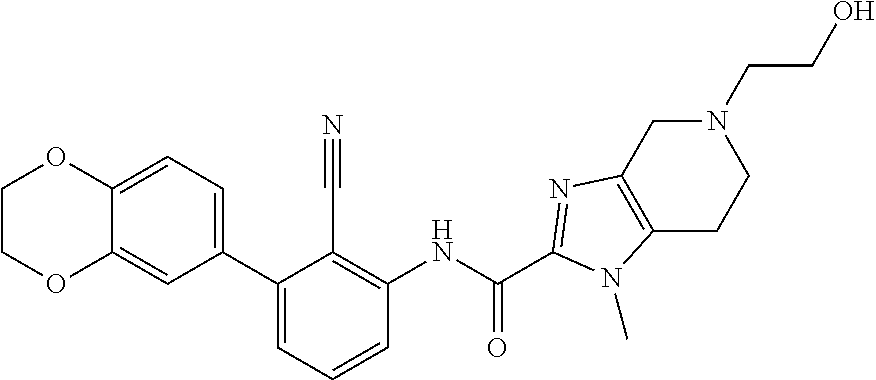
C1(C2=CC=CC(NC(=O)C3=NC4=C(CCN(CCO)C4)N3C)=C2C#N)=CC=C2C(=C1)OCCO2
